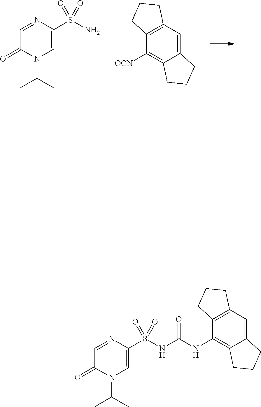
C12=CC3=C(C([OCN])=C1CCC2)CCC3.NS(C1=CN(C(C)C)C(=O)C=N1)(=O)=O.C12=CC3=C(C(NC(NS(C4=CN(C(C)C)C(=O)C=N4)(=O)=O)=O)=C1CCC2)CCC3
